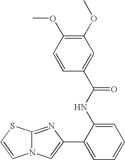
N12C(=NC(C3=CC=CC=C3NC(C3=CC(OC)=C(OC)C=C3)=O)=C1)SC=C2
